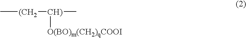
C[(CH2][CH)](C)[O(BO)m(CH2)qCOOI]
